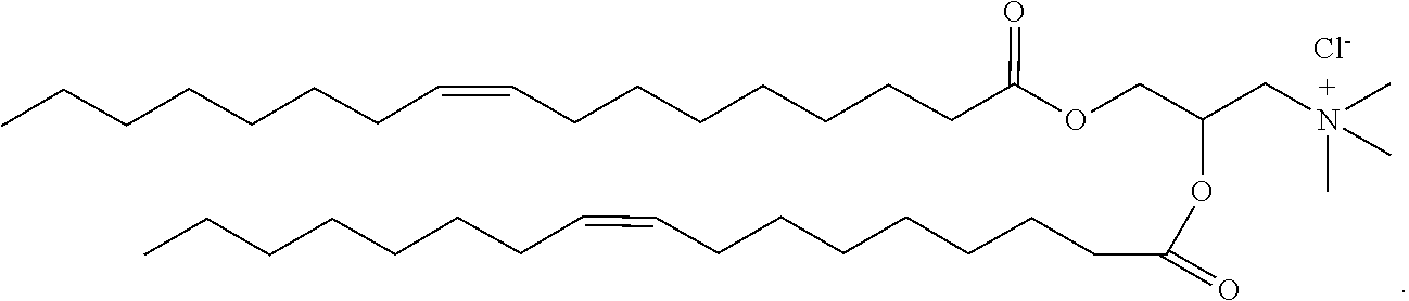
C(C=CCCCCCCC)CCCCCCC(OC(COC(CCCCCCCC=CCCCCCCC)=O)CN(C)(C)C)=O.[Cl-]
